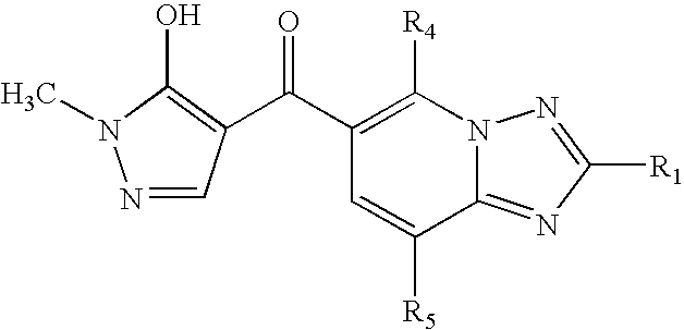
C(C1=C([R4])N2C(=NC([R1])=N2)C([R5])=C1)(=O)C1=C(O)N(C)N=C1
